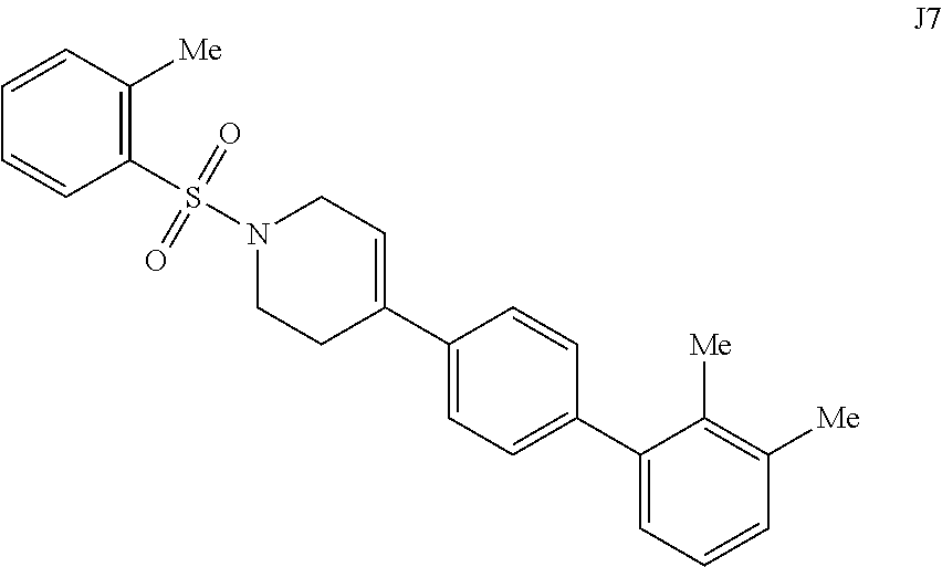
C1(S(N2CCC(C3=CC=C(C4=CC=CC([Me])=C4[Me])C=C3)=CC2)(=O)=O)=C([Me])C=CC=C1
